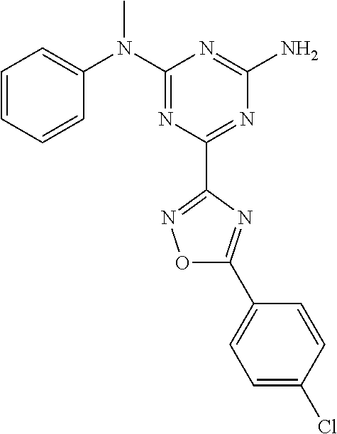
C1=CC=CC(N(C2=NC(C3=NOC(C4=CC=C(Cl)C=C4)=N3)=NC(N)=N2)C)=C1
